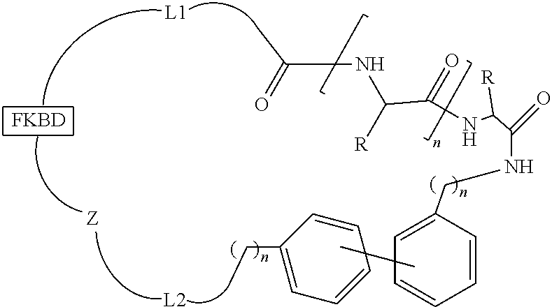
[L1].[L2].C(C)C1=CC=CC=C1.[FKBD].N(C(C(=O)NC(C(NCC1=CC=CC=C1)=O)[R])[R])C(=O)C
